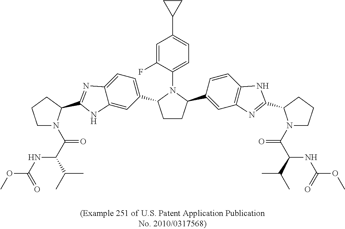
C12=CC(C3CCC(C4=CC5=C(C=C4)NC(C4N(C(=O)C(NC(OC)=O)C(C)C)CCC4)=N5)N3C3=CC=C(C4CC4)C=C3F)=CC=C1N=C(C1N(C(=O)C(NC(=O)OC)C(C)C)CCC1)N2
